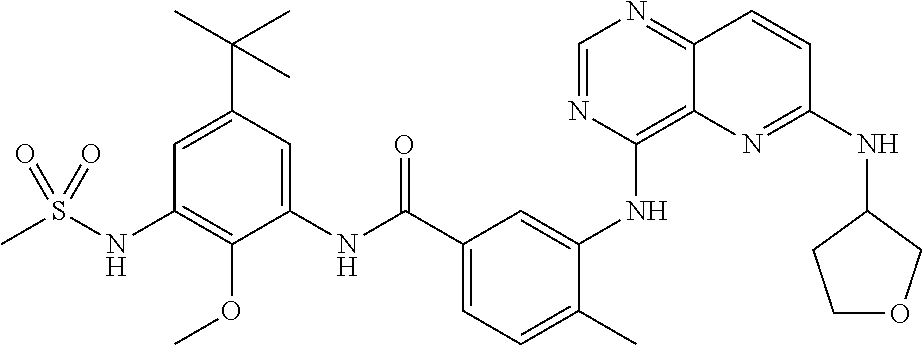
C1=NC(NC2=CC(C(NC3=CC(C(C)(C)C)=CC(NS(C)(=O)=O)=C3OC)=O)=CC=C2C)=C2C(=N1)C=CC(NC1CCOC1)=N2
